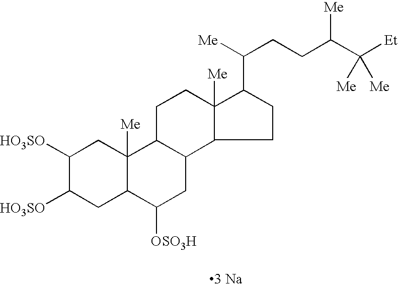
C1([HO3SO])C([HO3SO])CC2C([Me])(C1)C1C(CC2[OSO3H])C2C([Me])(CC1)C(C(CCC(C([Et])([Me])[Me])[Me])[Me])CC2.[3 Na]
